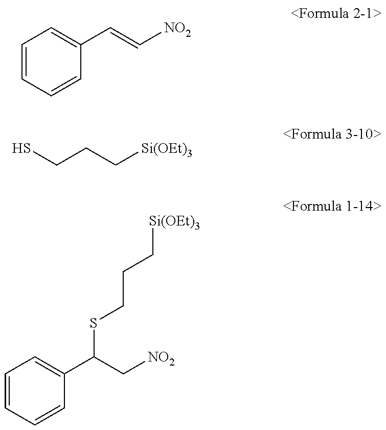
C1=CC=CC(C=C[NO2])=C1.SCCC[Si(OEt)3].C1=CC=CC(C(C[NO2])SCCC[Si(OEt)3])=C1
